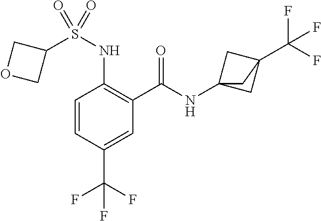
C1=CC(C(F)(F)F)=CC(C(=O)NC23CC(C(F)(F)F)(C2)C3)=C1NS(C1COC1)(=O)=O
